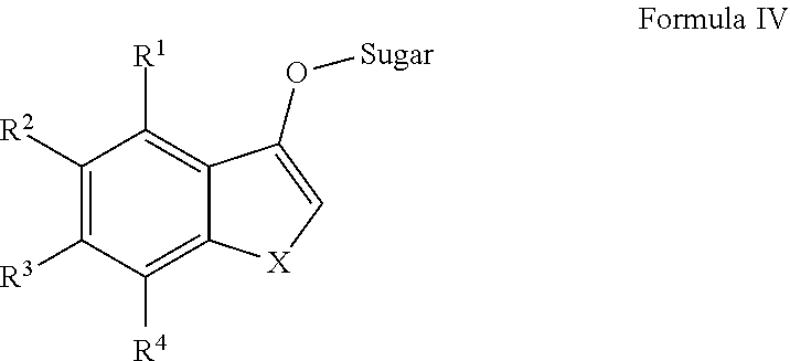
C1([R2])=C([R3])C([R4])=C2C(=C1[R1])C(O[Sugar])=C[X]2
